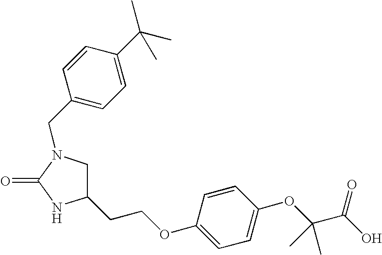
C1=CC(OCCC2CN(CC3=CC=C(C(C)(C)C)C=C3)C(=O)N2)=CC=C1OC(C(O)=O)(C)C
